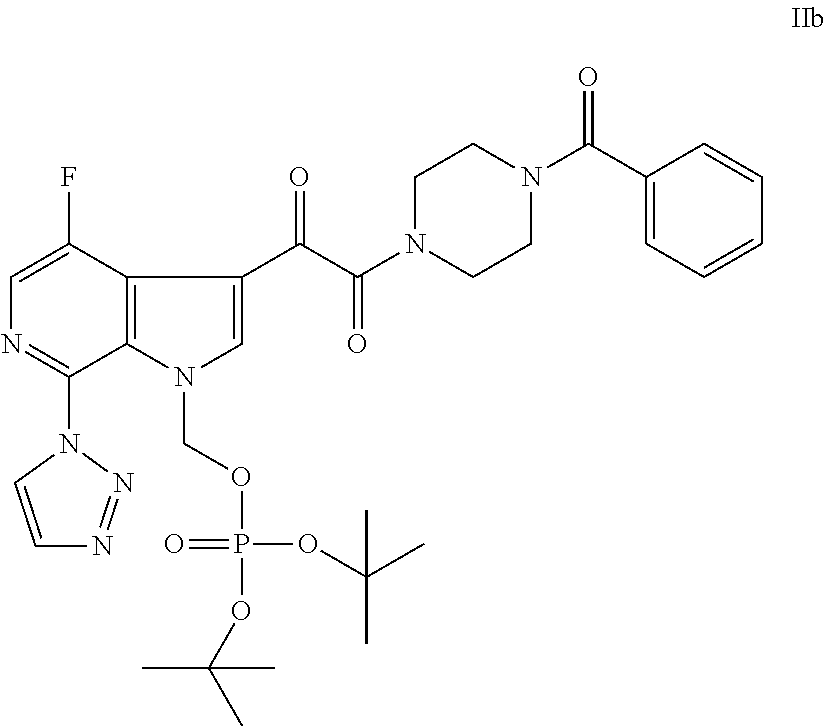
C1=C(F)C2=C(C(N3C=CN=N3)=N1)N(COP(OC(C)(C)C)(=O)OC(C)(C)C)C=C2C(C(N1CCN(C(=O)C2=CC=CC=C2)CC1)=O)=O
